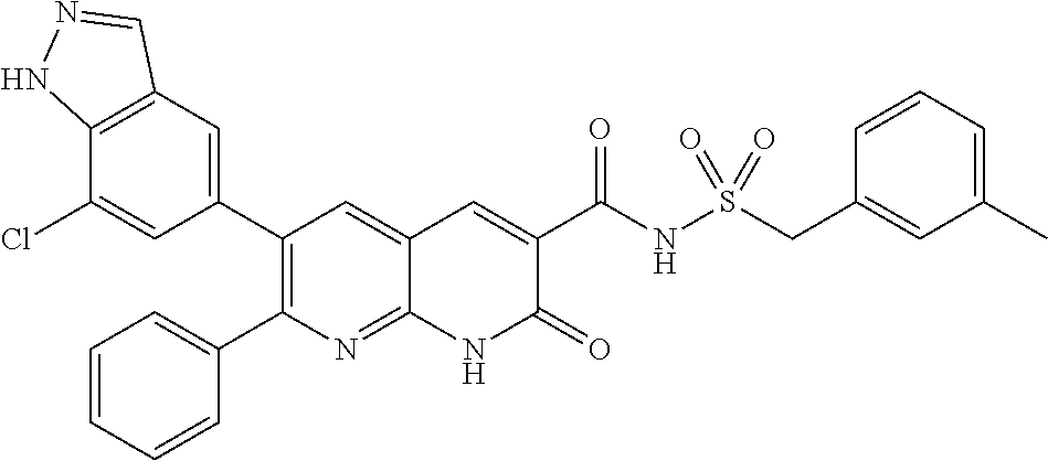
C12=C(C=C(C3=C(C4=CC=CC=C4)N=C4C(=C3)C=C(C(NS(CC3=CC(C)=CC=C3)(=O)=O)=O)C(=O)N4)C=C1Cl)C=NN2
